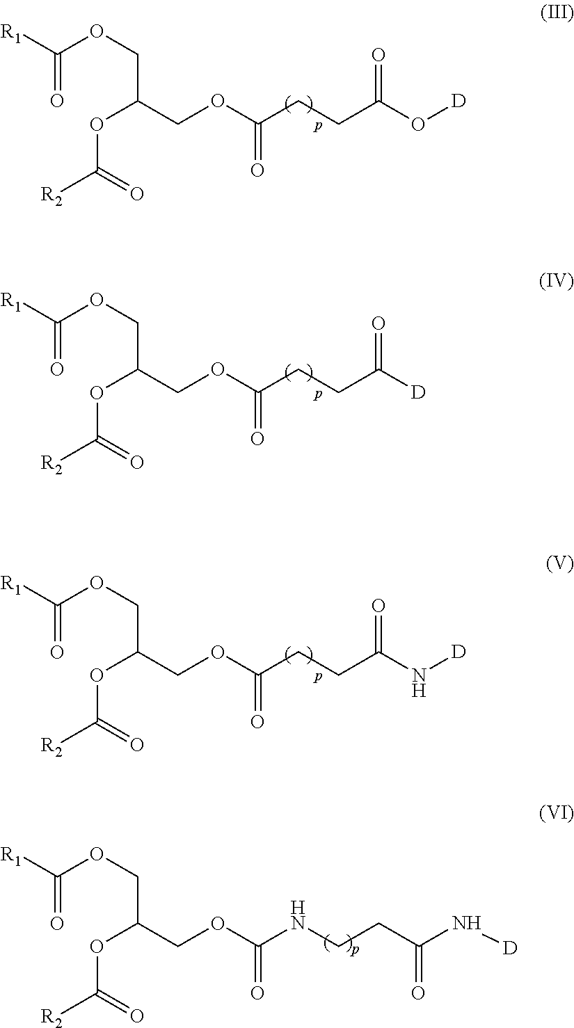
[R1]C(OCC(COC(CCC(O[D])=O)=O)OC([R2])=O)=O.[R1]C(OCC(COC(CCC([D])=O)=O)OC([R2])=O)=O.[R1]C(OCC(COC(CCC(N[D])=O)=O)OC([R2])=O)=O.[R1]C(OCC(COC(NCCC(N[D])=O)=O)OC([R2])=O)=O
